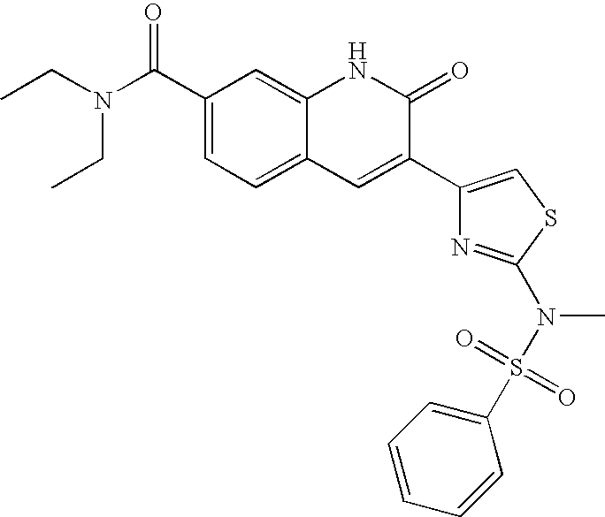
CCN(CC)C(C1=CC=C2C(=C1)NC(=O)C(C1=CSC(N(S(=O)(=O)C3=CC=CC=C3)C)=N1)=C2)=O
